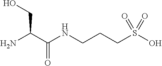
NC(C(NCCCS(O)(=O)=O)=O)CO
